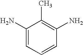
C1(N)=CC=CC(N)=C1C
